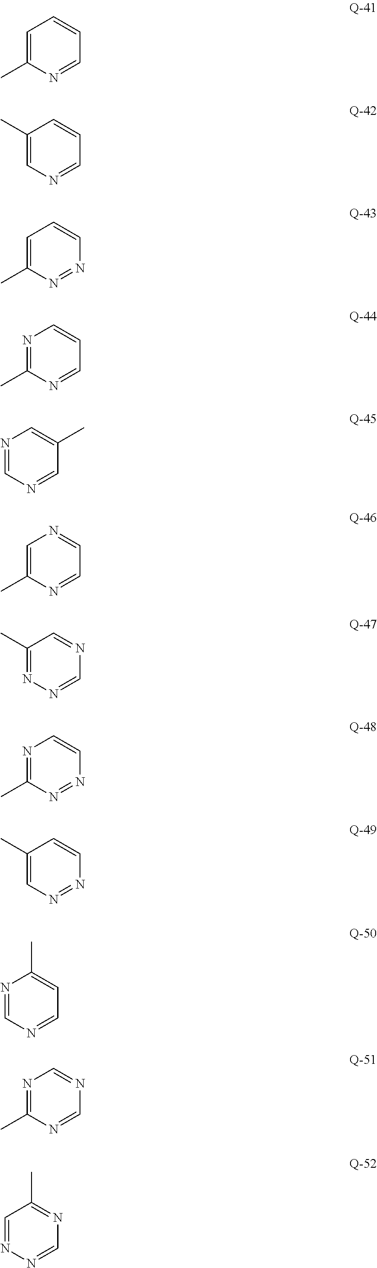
C1=C(C)N=CC=C1.C1(C)=CN=CC=C1.C1=C(C)N=NC=C1.N1=C(C)N=CC=C1.N1=CN=CC(C)=C1.C1=C(C)N=CC=N1.C1(C)=NN=CN=C1.N1=C(C)N=NC=C1.C1(C)=CN=NC=C1.N1=CN=CC=C1C.N1=C(C)N=CN=C1.C1=NN=CN=C1C
